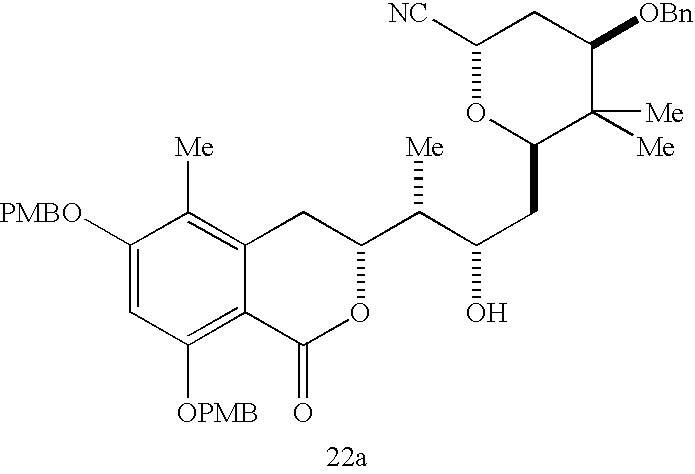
[NC]C1CC([OBn])C([Me])([Me])C(CC(C([Me])C2CC3=C([Me])C([PMBO])=CC([OPMB])=C3C(=O)O2)O)O1
